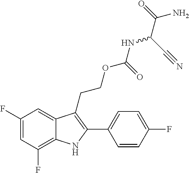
C1(F)=C2C(=CC(F)=C1)C(CCOC(NC(C(N)=O)C#N)=O)=C(C1=CC=C(F)C=C1)N2
